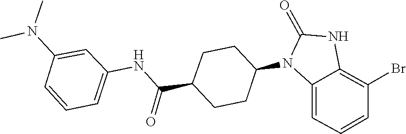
O=C1NC2=C(Br)C=CC=C2N1C1CCC(C(NC2=CC=CC(N(C)C)=C2)=O)CC1
